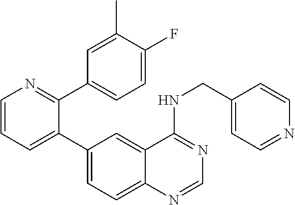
C1=CN=C(C2=CC=C(F)C(C)=C2)C(C2=CC=C3C(=C2)C(NCC2=CC=NC=C2)=NC=N3)=C1
